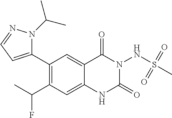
C1(C2=CC=NN2C(C)C)=C(C(C)F)C=C2C(=C1)C(=O)N(NS(=O)(=O)C)C(=O)N2
